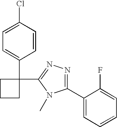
C1=C(Cl)C=CC(C2(C3=NN=C(C4=CC=CC=C4F)N3C)CCC2)=C1
